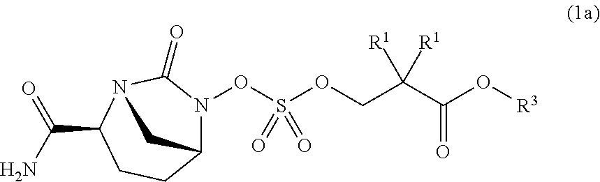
C12N(OS(=O)(=O)OCC(C(O[R3])=O)([R1])[R1])C(=O)N(C(C(N)=O)CC1)C2
